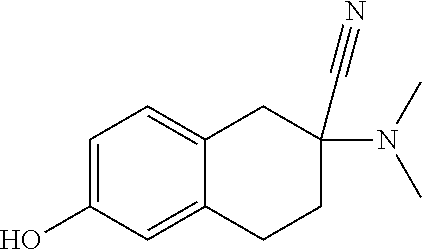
C1=C(O)C=C2C(=C1)CC(N(C)C)(C#N)CC2
